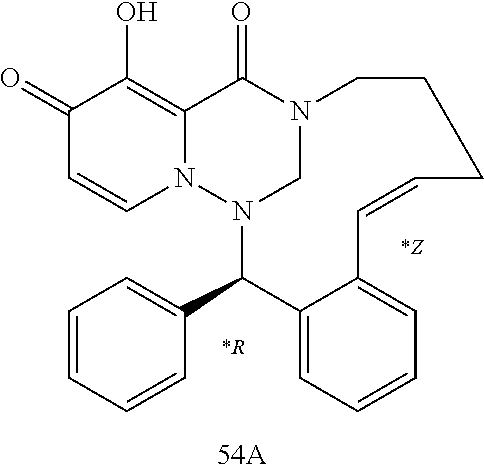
C1(=O)C=CN2C(=C1O)C(=O)N1CN2C(C2=CC=CC=C2)C2=CC=CC=C2C=CCCC1
